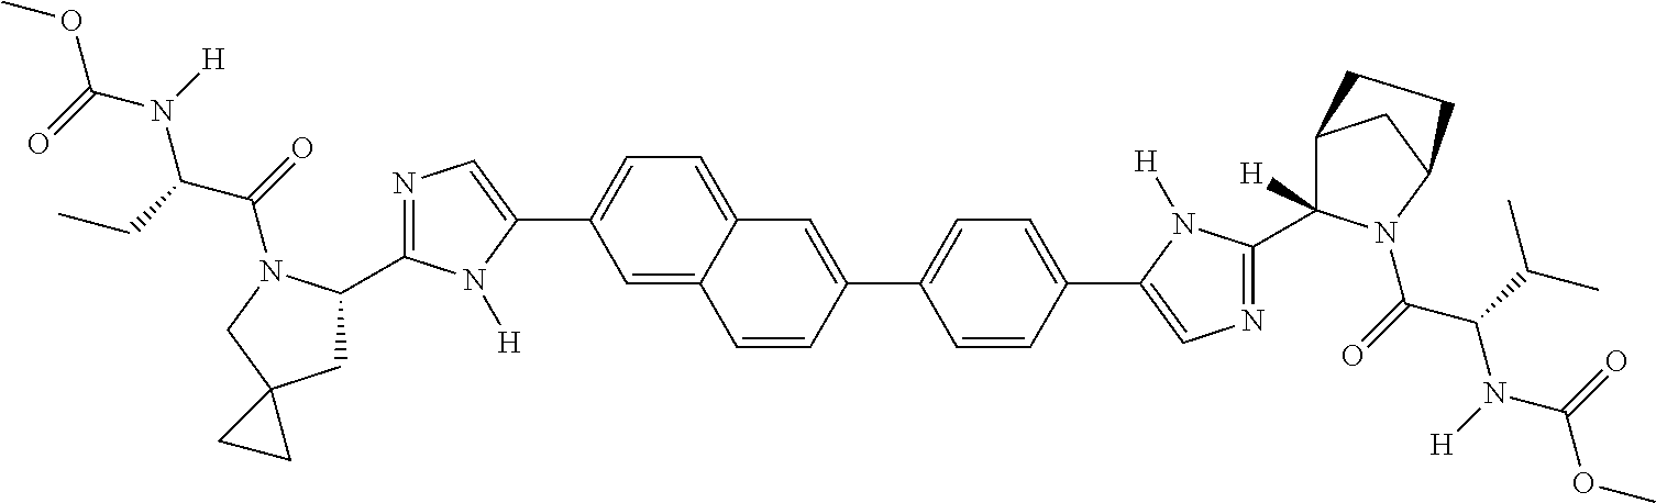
C1=C2C(=CC=C1C1=CN=C(C3CC4(CN3C(=O)C(CC)N([H])C(=O)OC)CC4)N1[H])C=C(C1=CC=C(C3=CN=C(C4([H])C5CC(N4C(=O)C(C(C)C)N([H])C(=O)OC)CC5)N3[H])C=C1)C=C2
